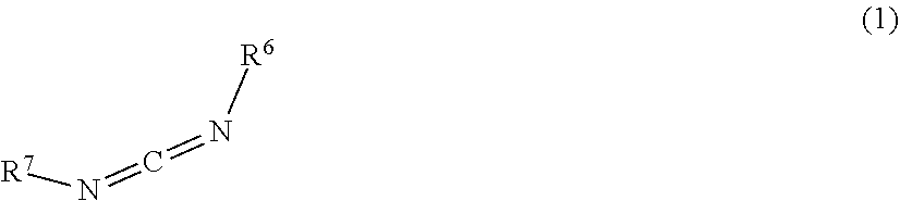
[R7]N=C=N[R6]
